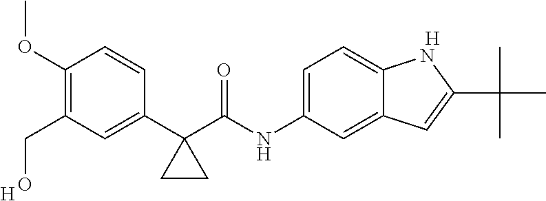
[H].C1(OC)=C(CO)C=C(C2(C(NC3=CC=C4C(=C3)C=C(C(C)(C)C)N4)=O)CC2)C=C1.[H]
